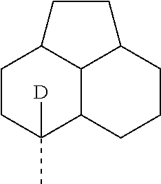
C12C3CCCC1CCC2CCC3([D])C
